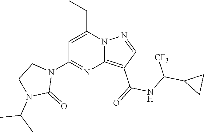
C12=C(C(=O)NC(C3CC3)[CF3])C=NN1C(CC)=CC(N1CCN(C(C)C)C1=O)=N2
